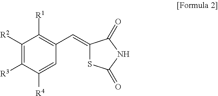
C1([R2])=C([R3])C([R4])=CC(C=C2SC(=O)NC2=O)=C1[R1]
